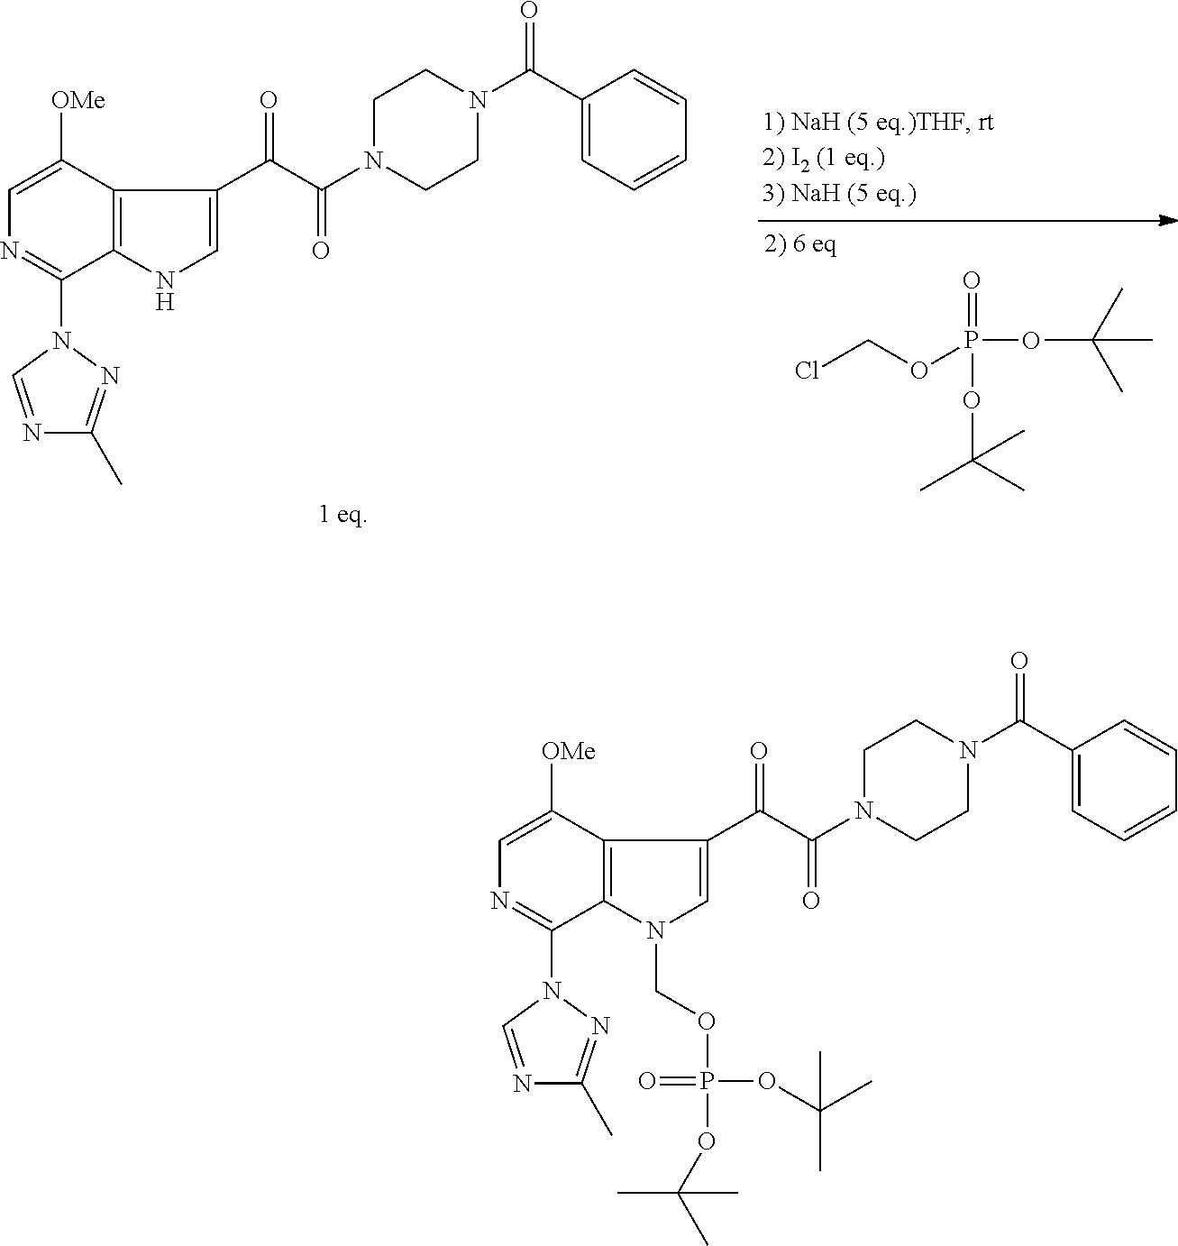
ClCOP(OC(C)(C)C)(=O)OC(C)(C)C.C1=C([OMe])C2=C(C(N3C=NC(C)=N3)=N1)NC=C2C(C(N1CCN(C(C2=CC=CC=C2)=O)CC1)=O)=O.C1=C([OMe])C2=C(C(N3C=NC(C)=N3)=N1)N(COP(OC(C)(C)C)(=O)OC(C)(C)C)C=C2C(C(N1CCN(C(C2=CC=CC=C2)=O)CC1)=O)=O
